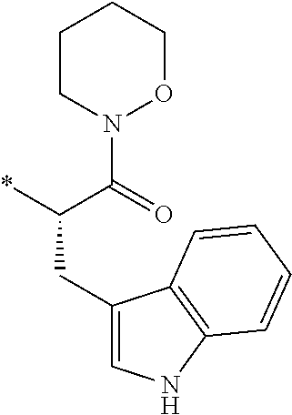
C(CC1=CNC2=C1C=CC=C2)(*)C(=O)N1OCCCC1
